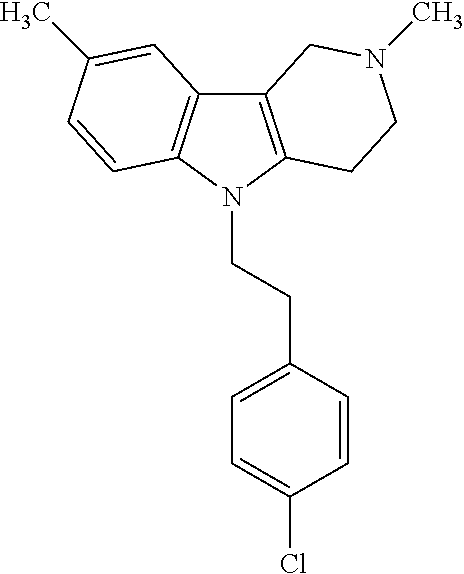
C12=C(N(CCC3=CC=C(Cl)C=C3)C3=C1C=C(C)C=C3)CCN(C)C2
